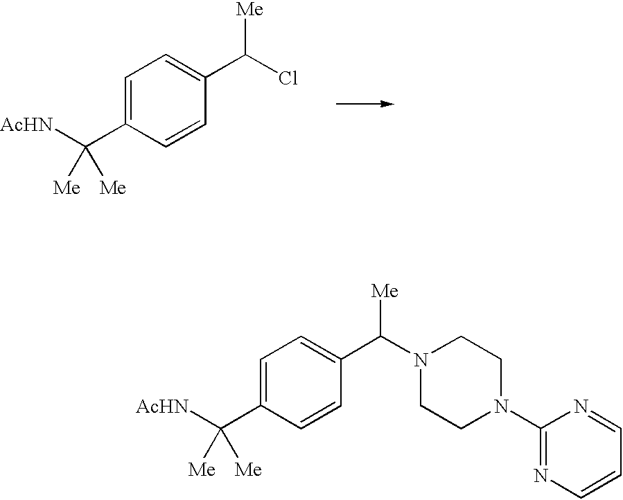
C1=C(C([AcHN])([Me])[Me])C=CC(C(N2CCN(C3=NC=CC=N3)CC2)[Me])=C1.C1=C(C([AcHN])([Me])[Me])C=CC(C(Cl)[Me])=C1
